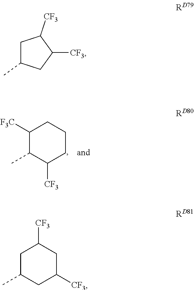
C1([F3C])C(C)C([CF3])CCC1.C1C(C)CC([CF3])CC1[CF3].C1C(C)CC([CF3])C1[CF3]
